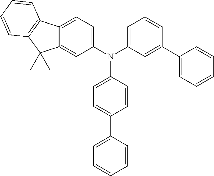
N(C1=CC=CC(C2=CC=CC=C2)=C1)(C1=CC=C2C(=C1)C(C)(C)C1=C2C=CC=C1)C1=CC=C(C2=CC=CC=C2)C=C1
